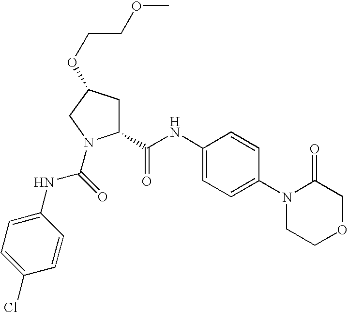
C1C(C(NC2=CC=C(N3CCOCC3=O)C=C2)=O)N(C(NC2=CC=C(Cl)C=C2)=O)CC1OCCOC
